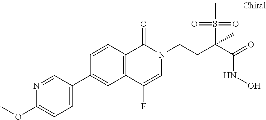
C12=C(C=CC(C3=CC=C(OC)N=C3)=C1)C(=O)N(CCC(C(=O)NO)(S(C)(=O)=O)C)C=C2F
